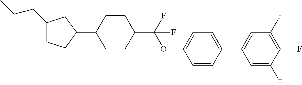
C1(CCC)CCC(C2CCC(C(OC3=CC=C(C4=CC(F)=C(F)C(F)=C4)C=C3)(F)F)CC2)C1
